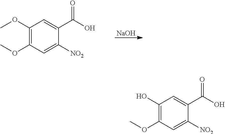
[NaOH].C1(OC)=C(OC)C=C([NO2])C(C(O)=O)=C1.C1(O)=C(OC)C=C([NO2])C(C(O)=O)=C1
